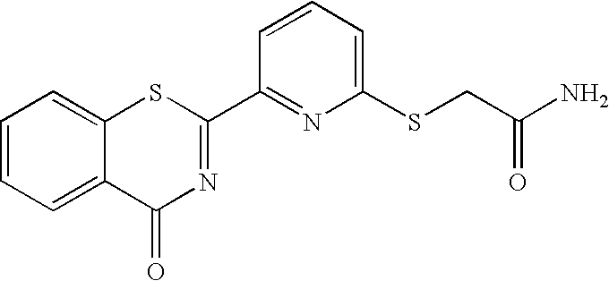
C1(C2=NC(=O)C3=CC=CC=C3S2)=NC(SCC(N)=O)=CC=C1
